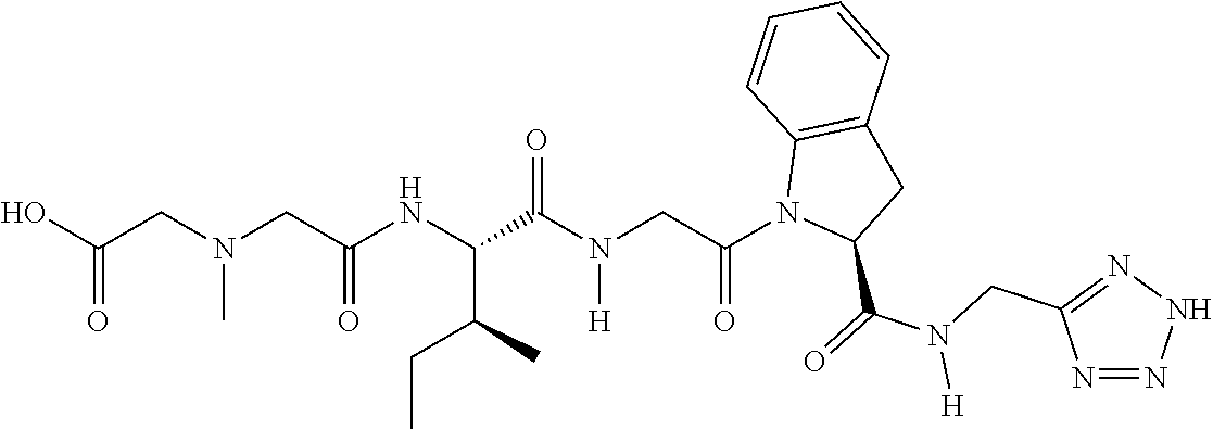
C(N(CC(NC(C(C)CC)C(N([H])CC(N1C(C(=O)N(CC2=NNN=N2)[H])CC2=C1C=CC=C2)=O)=O)=O)C)C(=O)O
